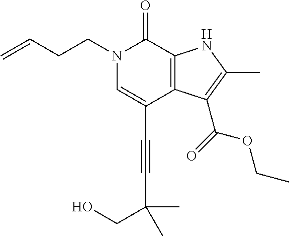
C(C1=CN(CCC=C)C(=O)C2=C1C(C(=O)OCC)=C(C)N2)#CC(CO)(C)C
